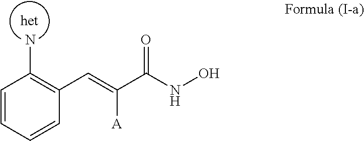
C1=CC=CC(C=C(C(NO)=O)[A])=C1N
